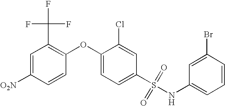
C1(S(NC2=CC=CC(Br)=C2)(=O)=O)=CC=C(OC2=C(C(F)(F)F)C=C([O2N])C=C2)C(Cl)=C1
